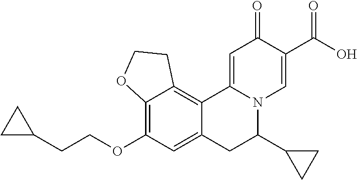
C12=C(OCCC3CC3)C=C3C(=C1CCO2)C1=CC(=O)C(C(O)=O)=CN1C(C1CC1)C3
